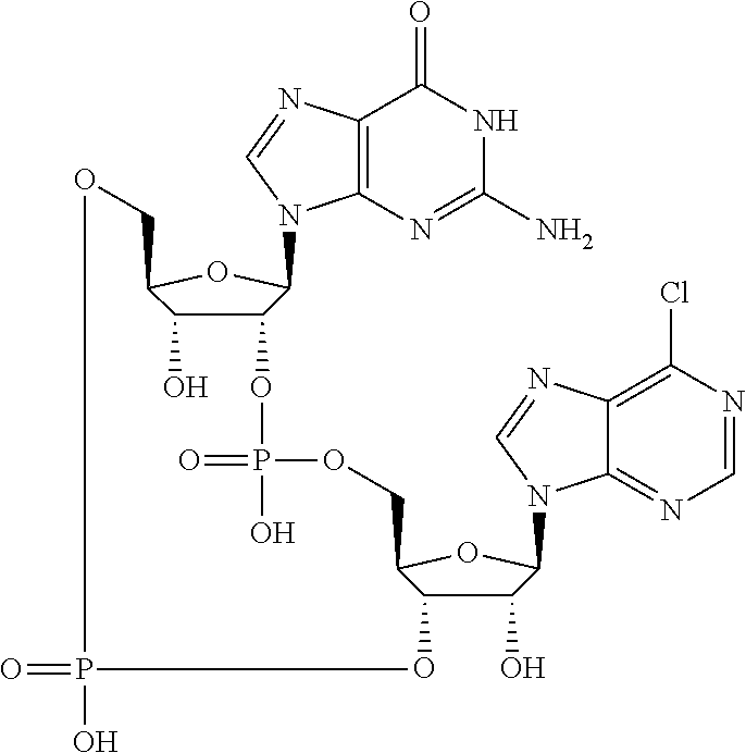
C12=C(N=C(N)NC1=O)N(C1C(OP(=O)(O)OCC3C(O)C(O)C(N4C5=NC=NC(Cl)=C5N=C4)O3)C(O)C(CO)O1)C=N2.O=PO
